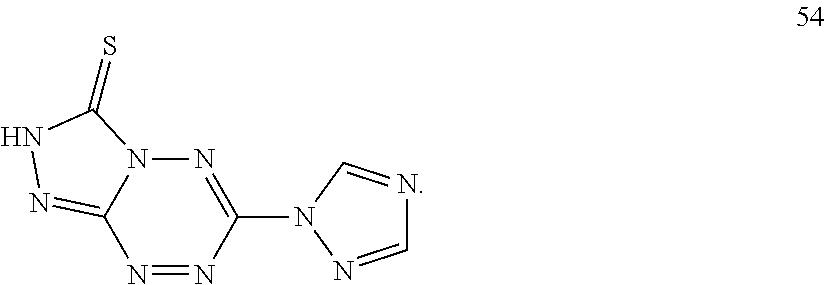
N1=NC(N2C=NC=N2)=NN2C1=NNC2=S
